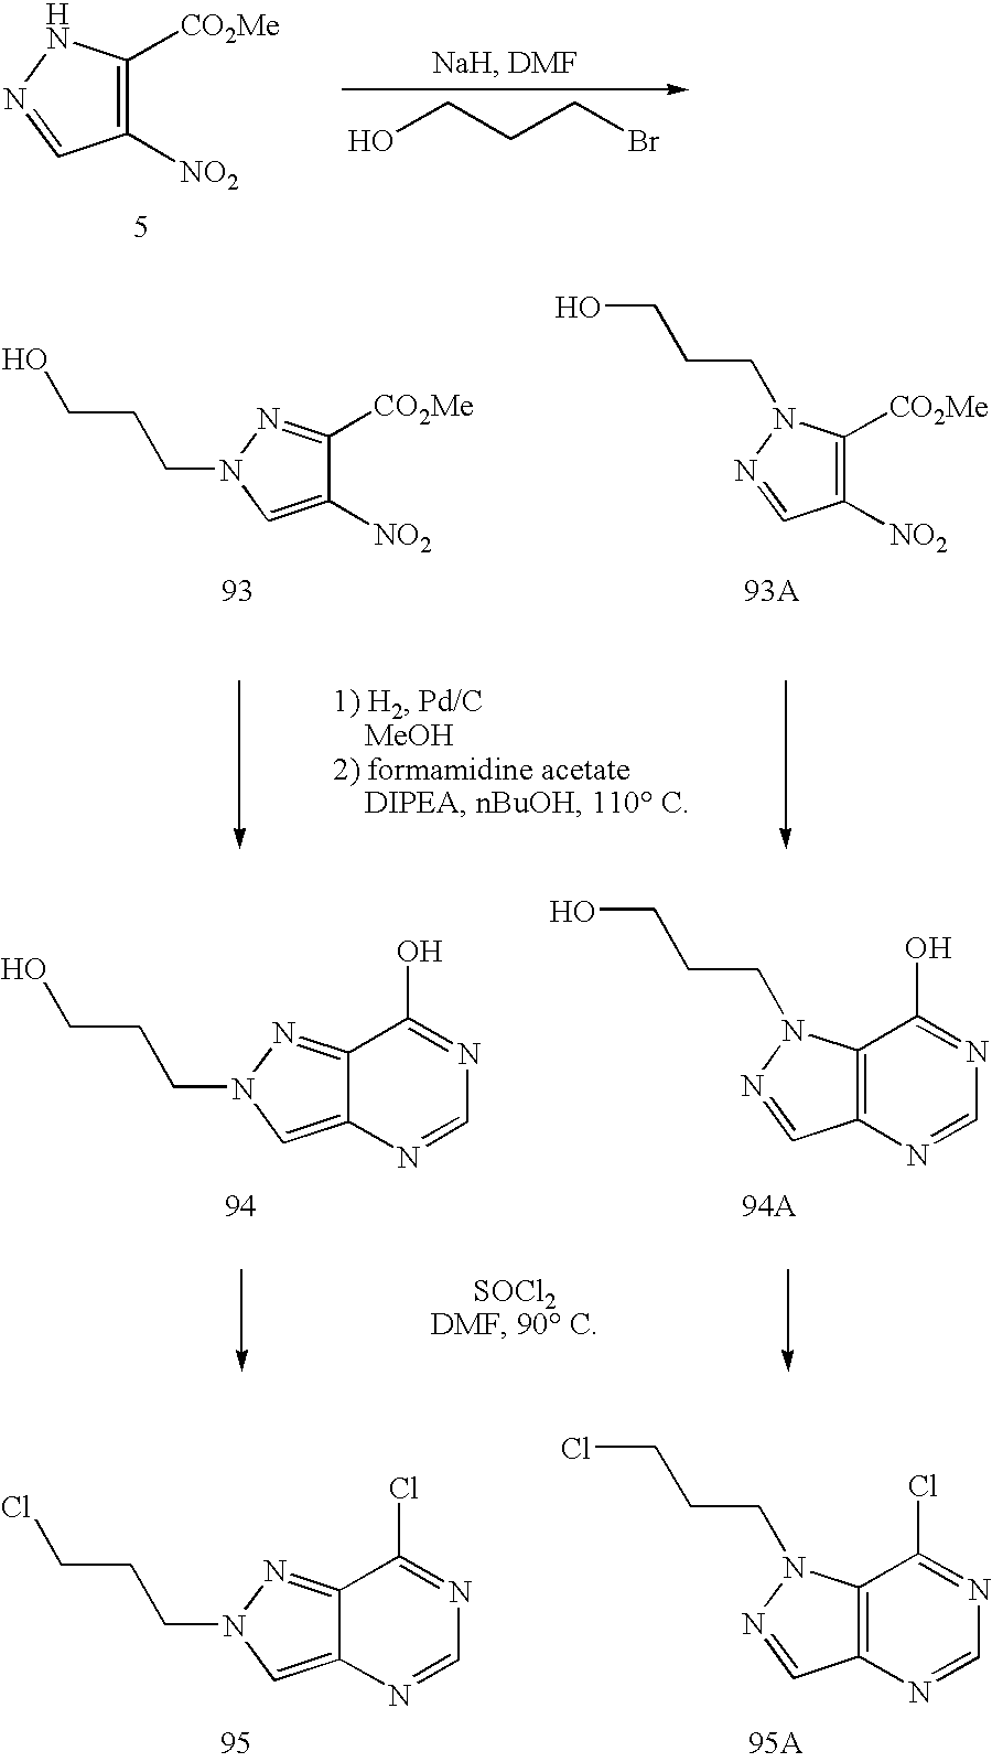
C1([NO2])=C([CO2Me])NN=C1.OCCCBr.C1([NO2])=C([CO2Me])N(CCCO)N=C1.C1([NO2])=CN(CCCO)N=C1[CO2Me].C12=CN(CCCO)N=C1C(O)=NC=N2.C12=C(N(CCCO)N=C1)C(O)=NC=N2.C12=C(N(CCCCl)N=C1)C(Cl)=NC=N2.C12=CN(CCCCl)N=C1C(Cl)=NC=N2
